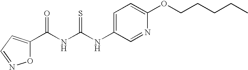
C(NC(NC1=CC=C(OCCCCC)N=C1)=S)(=O)C1=CC=NO1
